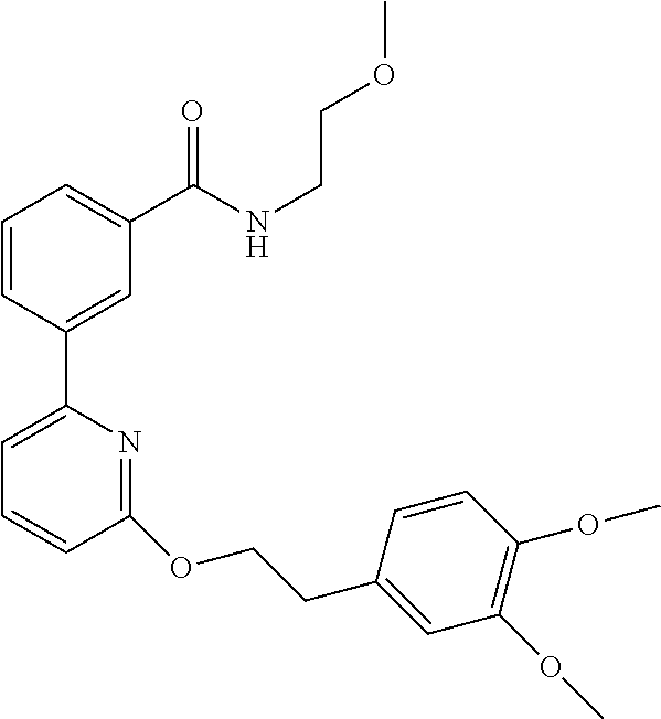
C1=CC(C2=CC=CC(OCCC3=CC(OC)=C(OC)C=C3)=N2)=CC(C(NCCOC)=O)=C1
